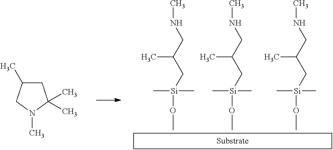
CC1(C)CC(C)CN1C.[Si](OC)(C)(C)CC(CNC)C.O(C)[Si](C)(C)CC(CNC)C.O(C)[Si](C)(C)CC(CNC)C
